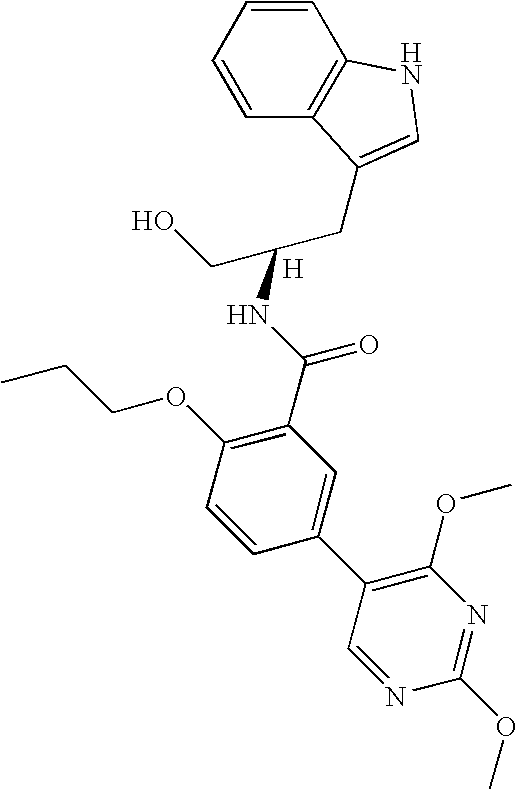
C1=CC=CC2=C1NC=C2CC(CO)NC(C1=C(OCCC)C=CC(C2=C(OC)N=C(OC)N=C2)=C1)=O.[H]
